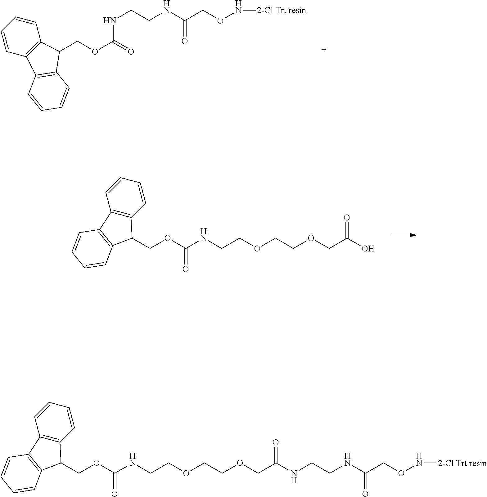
C1=CC2=C(C=C1)C(COC(=O)NCCNC(CON[2-Cl Trt resin])=O)C1=C2C=CC=C1.C1=CC2=C(C=C1)C(COC(NCCOCCOCC(O)=O)=O)C1=C2C=CC=C1.C1=CC2=C(C=C1)C(COC(NCCOCCOCC(NCCNC(CON[2-Cl Trt resin])=O)=O)=O)C1=C2C=CC=C1
